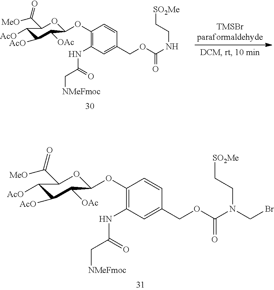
C1(OC2OC(C([MeO])=O)C([AcO])C([AcO])C2[OAc])=C(NC(C[NMeFmoc])=O)C=C(COC(N(CC[SO2Me])CBr)=O)C=C1.C1(OC2OC(C([MeO])=O)C([AcO])C([AcO])C2[OAc])=C(NC(C[NMeFmoc])=O)C=C(COC(NCC[SO2Me])=O)C=C1
